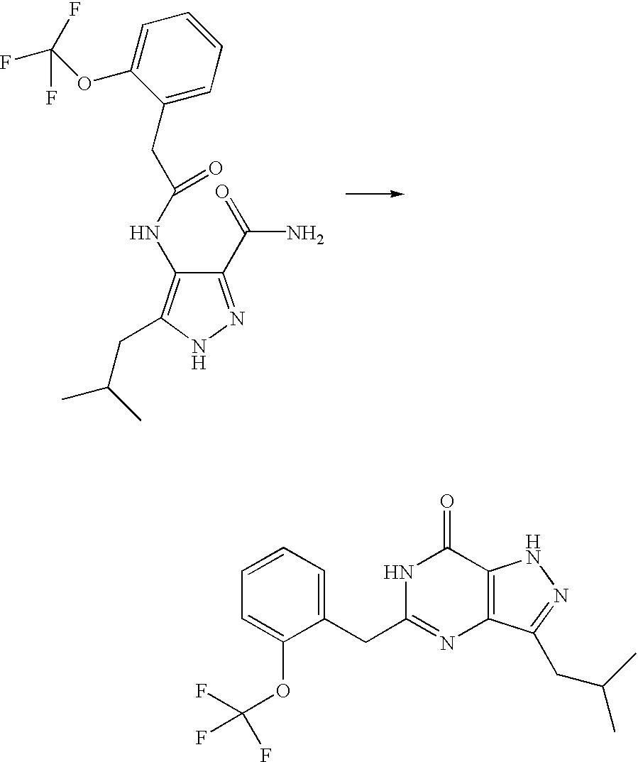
C1(C(=O)N)=NNC(CC(C)C)=C1NC(CC1=CC=CC=C1OC(F)(F)F)=O.C1=CC=C(CC2=NC3=C(C(=O)N2)NN=C3CC(C)C)C(OC(F)(F)F)=C1
